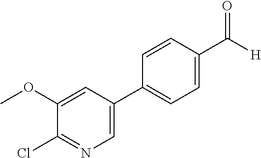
[H]C(C1=CC=C(C2=CN=C(Cl)C(OC)=C2)C=C1)=O
